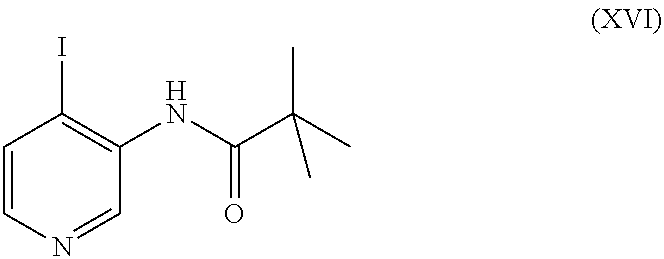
C1=CN=CC(NC(C(C)(C)C)=O)=C1I
